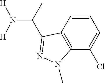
[H]N([H])C(C)C1=NN(C)C2=C1C=CC=C2Cl
